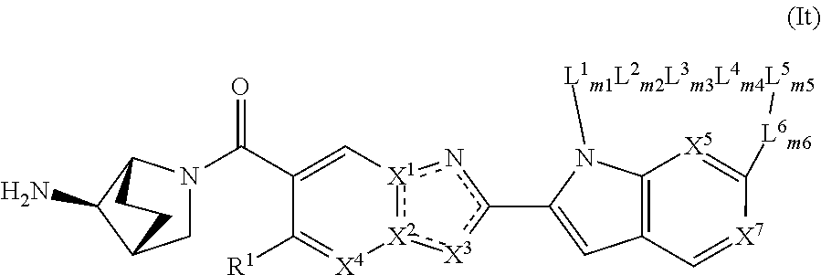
N1(C(C2=C[X1]3:[X2](:[X3]c(C4=CC5=C6N4[L1m1L2m2L3m3L4m4L5m5][L6m6]C(=[X5]6)[X7]=C5)n3)[X4]=C2[R1])=O)CC2C(N)C1CC2
